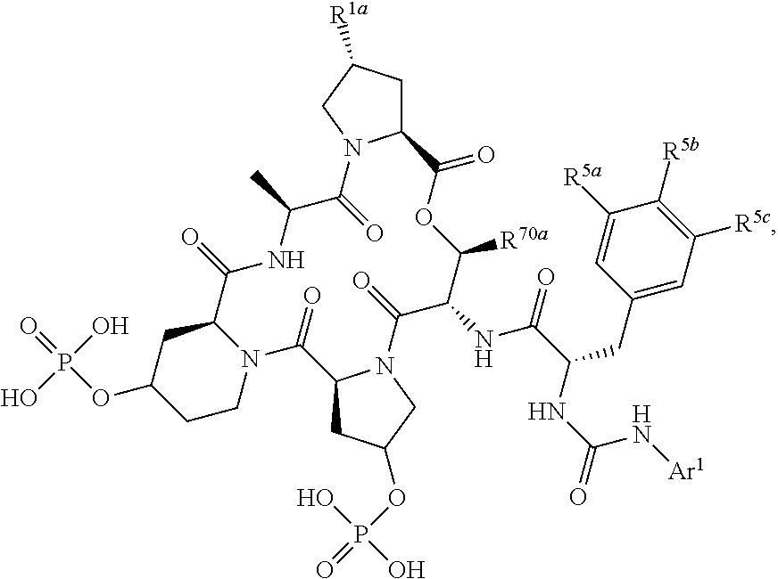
O=P(OC1CCN2C(C1)C(=O)NC(C)C(=O)N1C(CC([R1a])C1)C(=O)OC([R70a])C(NC(C(NC(=O)N[Ar1])CC1=CC([R5c])=C([R5b])C([R5a])=C1)=O)C(=O)N1C(CC(OP(=O)(O)O)C1)C2=O)(O)O
